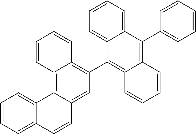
C1=CC=CC2=C(C3=C4C=CC=CC4=C(C4=CC=CC=C4)C4=CC=CC=C34)C=C3C(=C12)C1=CC=CC=C1C=C3
